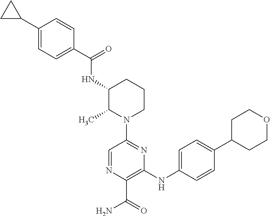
C1(C2CC2)=CC=C(C(=O)NC2C(C)N(C3=NC(NC4=CC=C(C5CCOCC5)C=C4)=C(C(=O)N)N=C3)CCC2)C=C1
